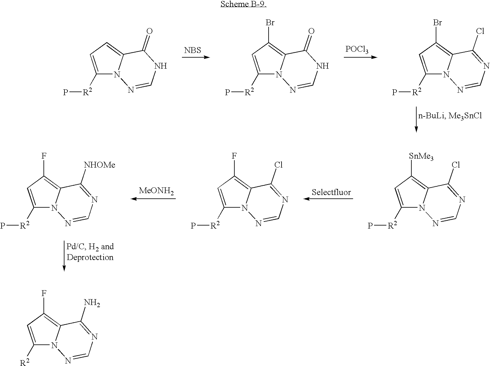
[POCl3].[NBS].C1([R2]P)=CC=C2N1N=CNC2=O.C1([R2]P)=CC(Br)=C2N1N=CNC2=O.C1([R2]P)=CC(Br)=C2N1N=CN=C2Cl.[MeONH2].C1([R2]P)=CC([SnMe3])=C2N1N=CN=C2Cl.C1([R2]P)=CC(F)=C2N1N=CN=C2Cl.C1([R2]P)=CC(F)=C2N1N=CN=C2[NHOMe].C1([R2])=CC(F)=C2N1N=CN=C2N
